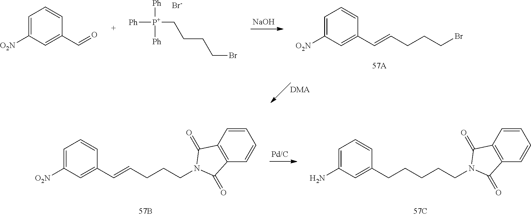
[Ph][P+](CCCCBr)([Ph])[Ph].[Br-].C1=C([O2N])C=C(C=O)C=C1.[NaOH].C1=C([O2N])C=C(C=CCCCBr)C=C1.[DMA].C1=C([O2N])C=C(C=CCCCN2C(=O)C3=C(C=CC=C3)C2=O)C=C1.[Pd/C].C1=C(N)C=C(CCCCCN2C(=O)C3=C(C=CC=C3)C2=O)C=C1
